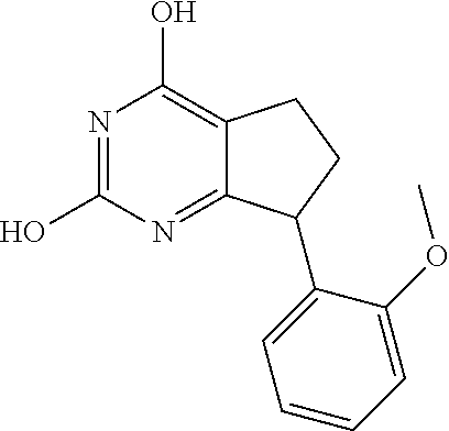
N1=C(O)N=C2C(=C1O)CCC2C1=CC=CC=C1OC
